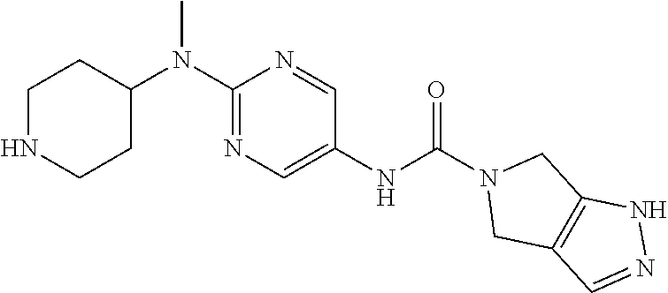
C1NCCC(N(C2=NC=C(NC(N3CC4=C(C3)NN=C4)=O)C=N2)C)C1
